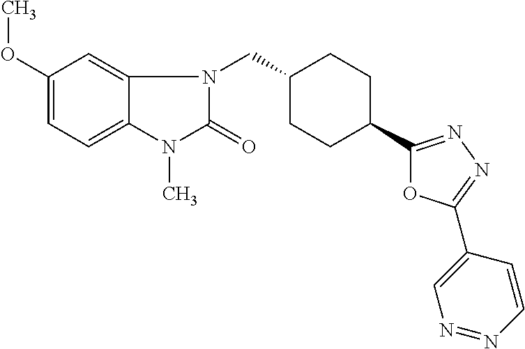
C1(OC)=CC=C2C(=C1)N(CC1CCC(C3=NN=C(C4=CN=NC=C4)O3)CC1)C(=O)N2C
